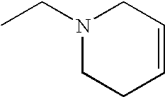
N1(CC)CCC=CC1
